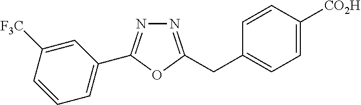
C1=C([CO2H])C=CC(CC2=NN=C(C3=CC=CC([F3C])=C3)O2)=C1
